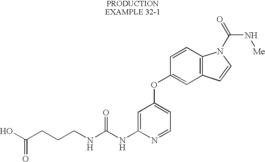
OC(CCCNC(NC1=CC(OC2=CC3=C(C=C2)N(C(=O)N[Me])C=C3)=CC=N1)=O)=O
